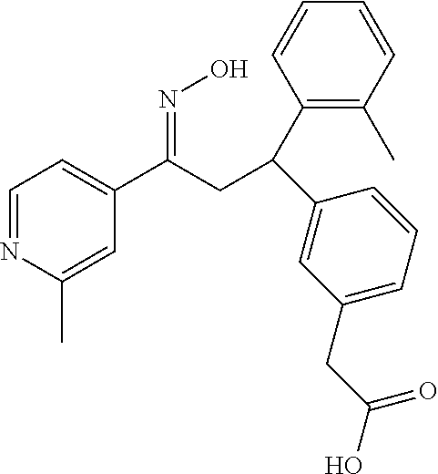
C1=NC(C)=CC(C(CC(C2=C(C)C=CC=C2)C2=CC(CC(O)=O)=CC=C2)=NO)=C1
